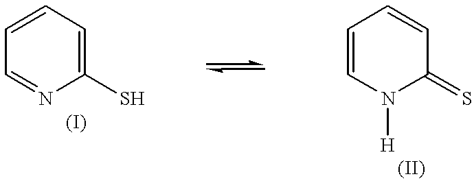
C1=CC=C(S)N=C1.C1=CN([H])C(=S)C=C1
